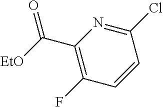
C1(C([EtO])=O)=C(F)C=CC(Cl)=N1
